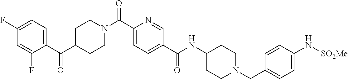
N(C(C1=CC=C(C(=O)N2CCC(C(C3=CC=C(F)C=C3F)=O)CC2)N=C1)=O)C1CCN(CC2=CC=C(N[SO2Me])C=C2)CC1
